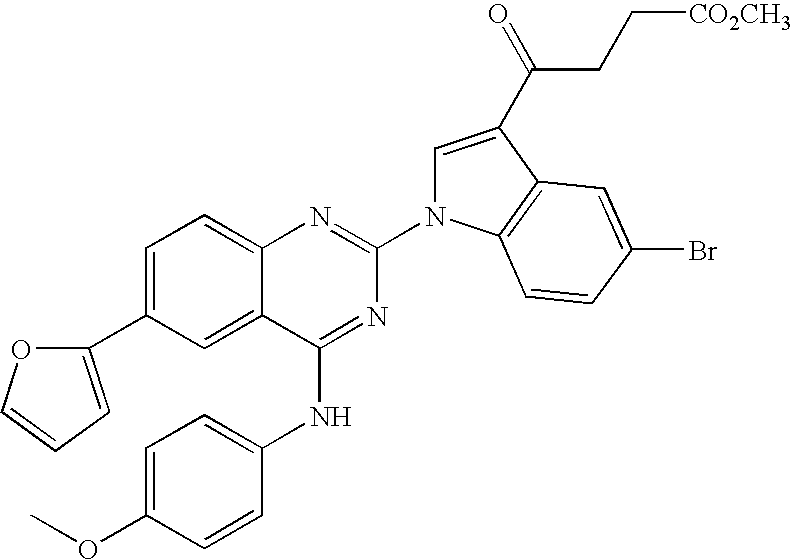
C1=C(C2=CC=CO2)C=C2C(=C1)N=C(N1C=C(C(=O)CC[CO2CH3])C3=C1C=CC(Br)=C3)N=C2NC1=CC=C(OC)C=C1
